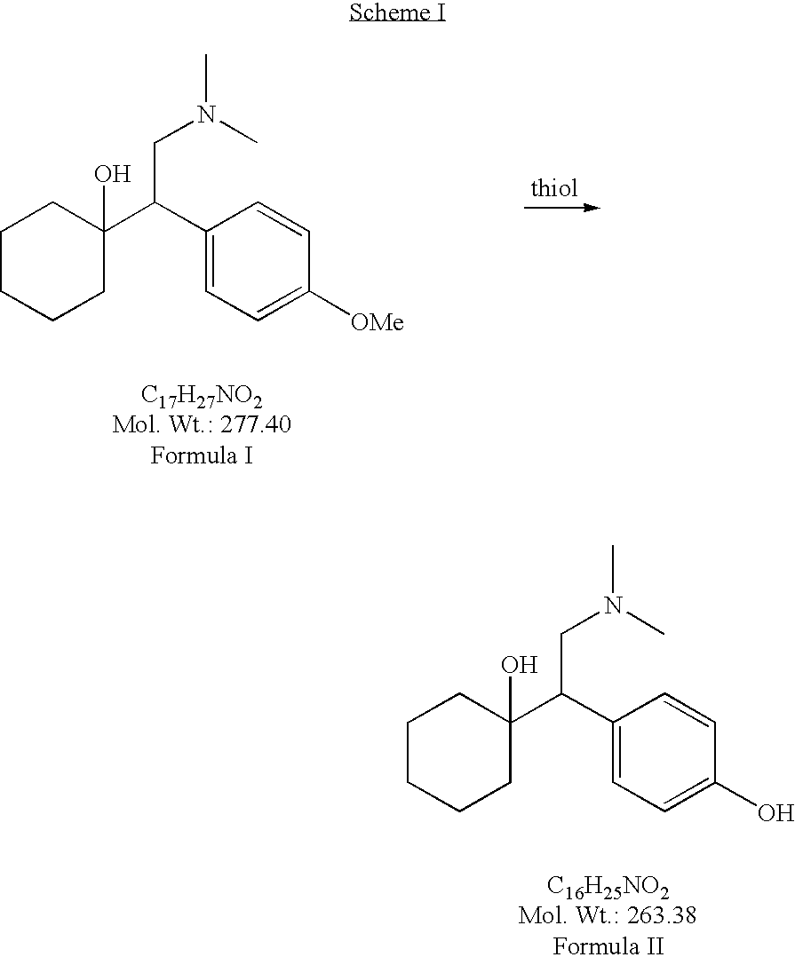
C1(C(C2(O)CCCCC2)CN(C)C)=CC=C(O)C=C1.C1(C(C2(O)CCCCC2)CN(C)C)=CC=C([OMe])C=C1
